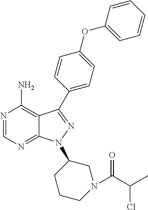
N1=CN=C2C(=C1N)C(C1=CC=C(OC3=CC=CC=C3)C=C1)=NN2C1CCCN(C(C(C)Cl)=O)C1
